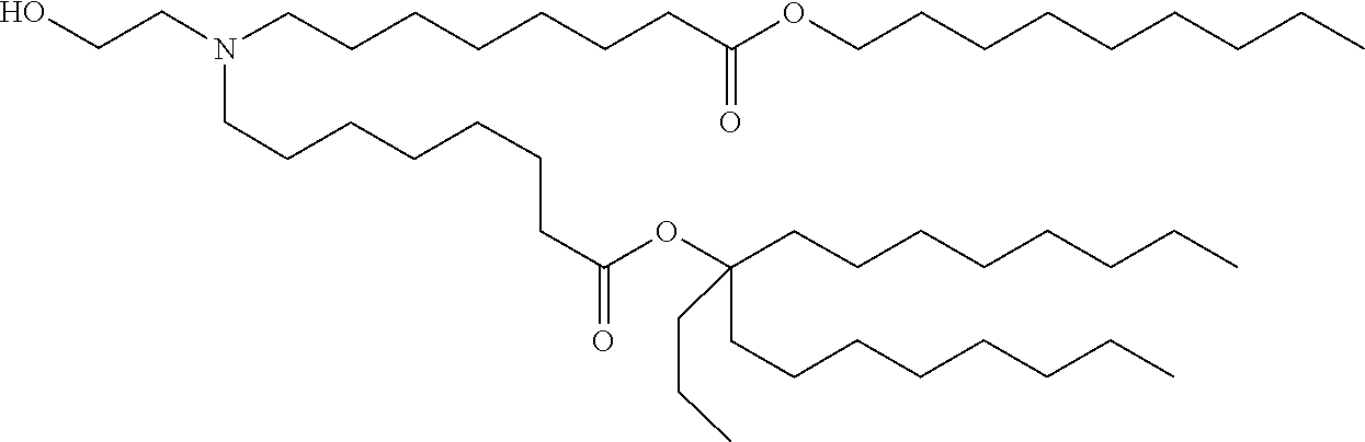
C(C(=O)OC(CCC)(CCCCCCCC)CCCCCCCC)CCCCCCN(CCO)CCCCCCCC(=O)OCCCCCCCCC
